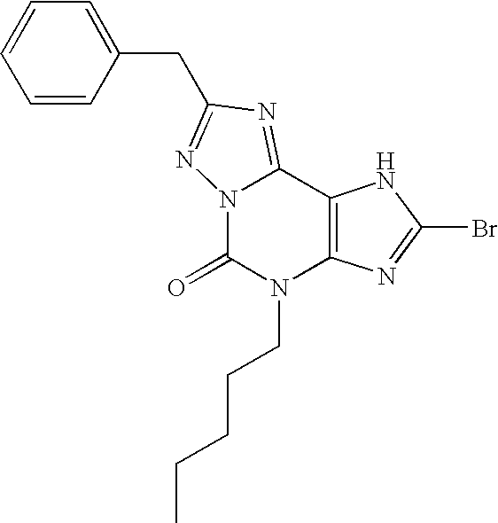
N12C(=O)N(CCCCC)C3=C(C1=NC(CC1=CC=CC=C1)=N2)NC(Br)=N3
